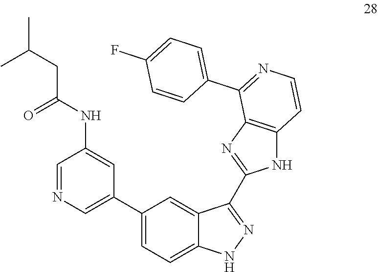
C1=NC=C(C2=CC=C3C(=C2)C(C2=NC4=C(N2)C=CN=C4C2=CC=C(F)C=C2)=NN3)C=C1NC(=O)CC(C)C
